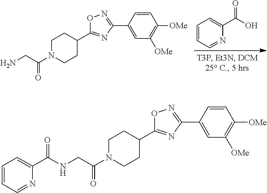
C1=CC(C2=NOC(C3CCN(C(CN)=O)CC3)=N2)=CC([OMe])=C1[OMe].OC(=O)C1=CC=CC=N1.C1=CC(C2=NOC(C3CCN(C(CNC(=O)C4=CC=CC=N4)=O)CC3)=N2)=CC([OMe])=C1[OMe]
